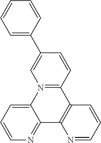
C1=C(C2=CN3=C(C=C2)C2=C(C4=NC=CC=C34)N=CC=C2)C=CC=C1
